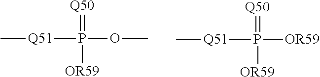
[Q51](P([OR59])(=[Q50])OC)C.[Q51](P([OR59])(=[Q50])[OR59])C
